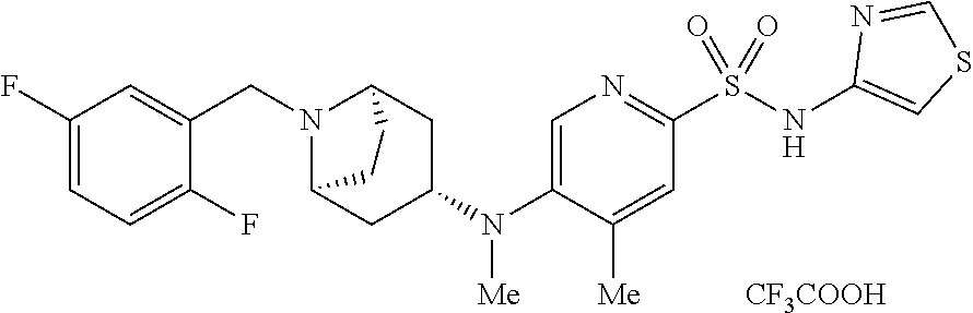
C1(F)=CC=C(F)C(CN2C3CC(N([Me])C4=CN=C(S(NC5=CSC=N5)(=O)=O)C=C4[Me])CC2CC3)=C1.[CF3COOH]
